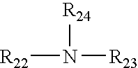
[R22]N([R23])[R24]
